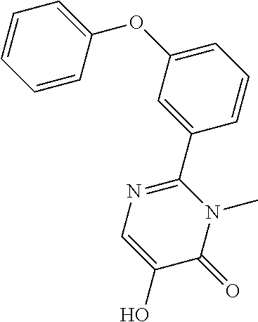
C1=CC=C(OC2=CC=CC=C2)C=C1C1=NC=C(O)C(=O)N1C
